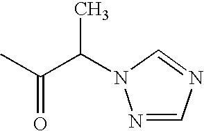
N1=CN=CN1C(C(C)=O)C
